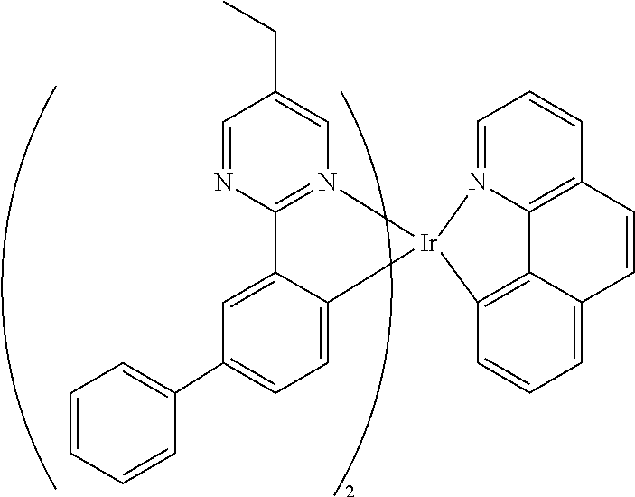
C1=CC=CC(C2=CC=C3C(=C2)C2=N(C=C(CC)C=N2)[Ir]32N3=CC=CC4=C3C3=C2C=CC=C3C=C4)=C1
